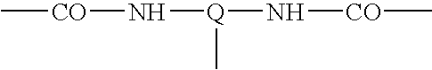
C[CO]N[Q](N[CO]C)C
